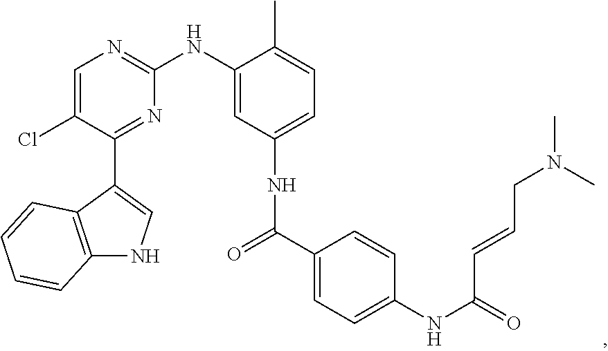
C12=C(C(C3=NC(NC4=CC(NC(=O)C5=CC=C(NC(=O)C=CCN(C)C)C=C5)=CC=C4C)=NC=C3Cl)=CN1)C=CC=C2
